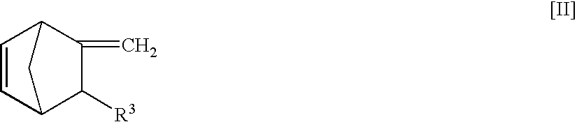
C1(=C)C2C=CC(C1[R3])C2
